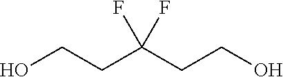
OCCC(CCO)(F)F
